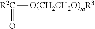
[R2C](=O)[O(CH2CH2O)mR3]
